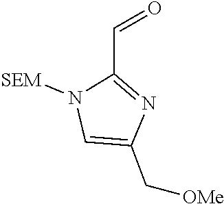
C1=C(C[OMe])N=C(C=O)N1[SEM]
